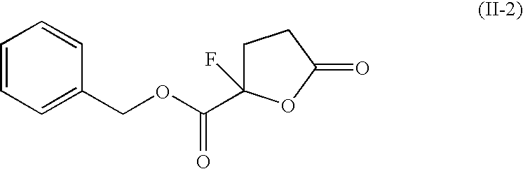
C1=CC=C(COC(=O)C2(F)CCC(=O)O2)C=C1
